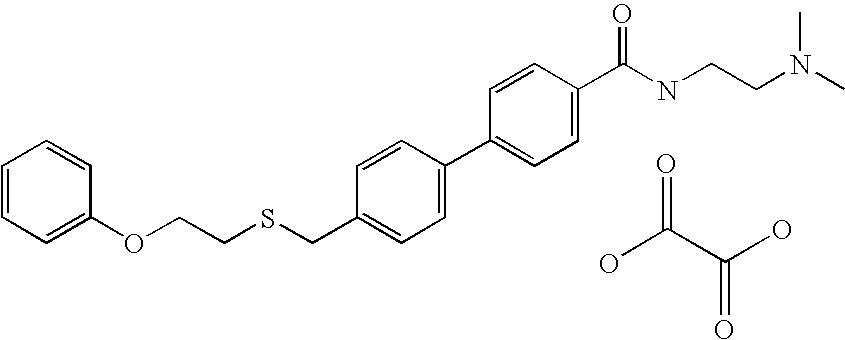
C1=CC=C(OCCSCC2=CC=C(C3=CC=C(C(NCCN(C)C)=O)C=C3)C=C2)C=C1.OC(C(O)=O)=O
